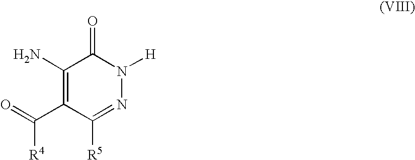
C1(N)=C(C(=O)[R4])C([R5])=NN([H])C1=O
